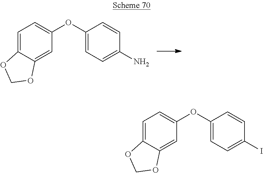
C1(OC2=CC=C(N)C=C2)=CC=C2C(=C1)OCO2.C1(OC2=CC=C(I)C=C2)=CC=C2C(=C1)OCO2
